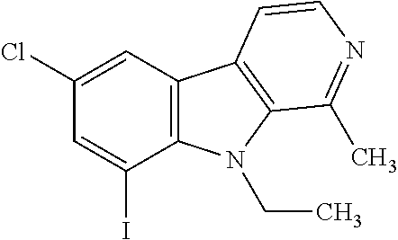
C12=C(N(CC)C3=C1C=CN=C3C)C(I)=CC(Cl)=C2
